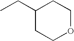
CCC1CCOCC1
